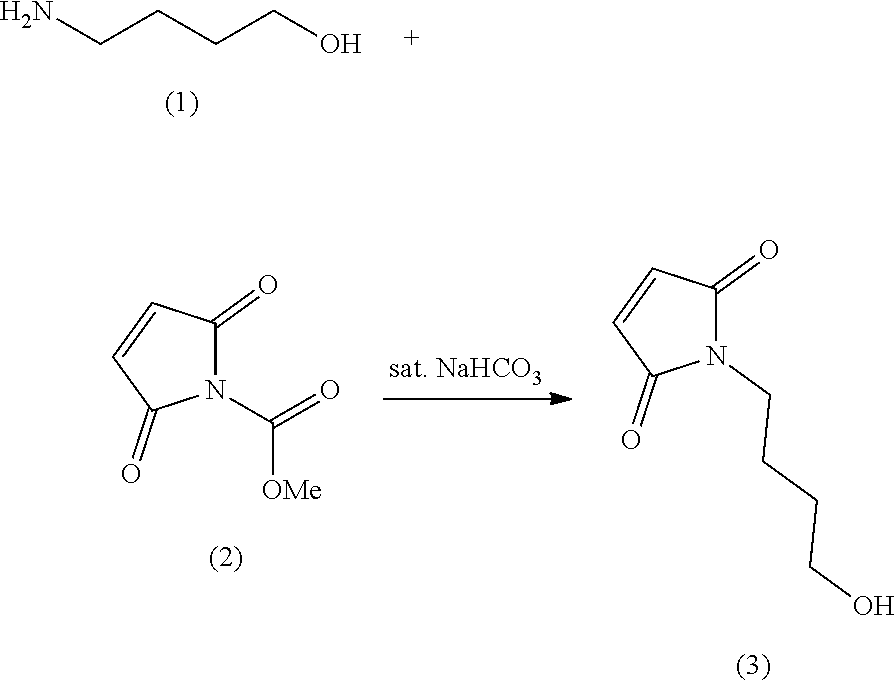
NCCCCO.N1(CCCCO)C(=O)C=CC1=O.N1(C(=O)[OMe])C(=O)C=CC1=O
